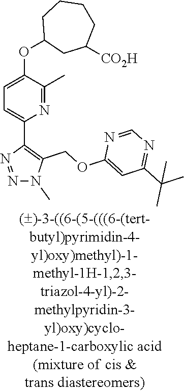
N1=C(C)C(OC2CC([CO2H])CCCC2)=CC=C1C1=C(COC2=CC(C(C)(C)C)=NC=N2)N(C)N=N1
